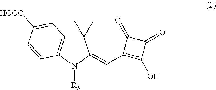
C1(C)(C)C2=C(N([R3])C1=CC1=C(O)C(=O)C1=O)C=CC([HOOC])=C2
